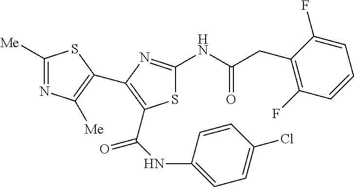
S1C(NC(CC2=C(F)C=CC=C2F)=O)=NC(C2=C([Me])N=C([Me])S2)=C1C(NC1=CC=C(Cl)C=C1)=O
